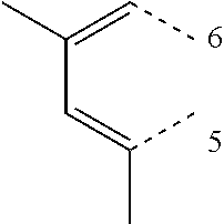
C(C)(=CC(=CC)C)C
